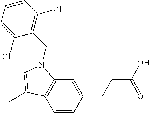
C1=C(CCC(O)=O)C=CC2=C1N(CC1=C(Cl)C=CC=C1Cl)C=C2C
